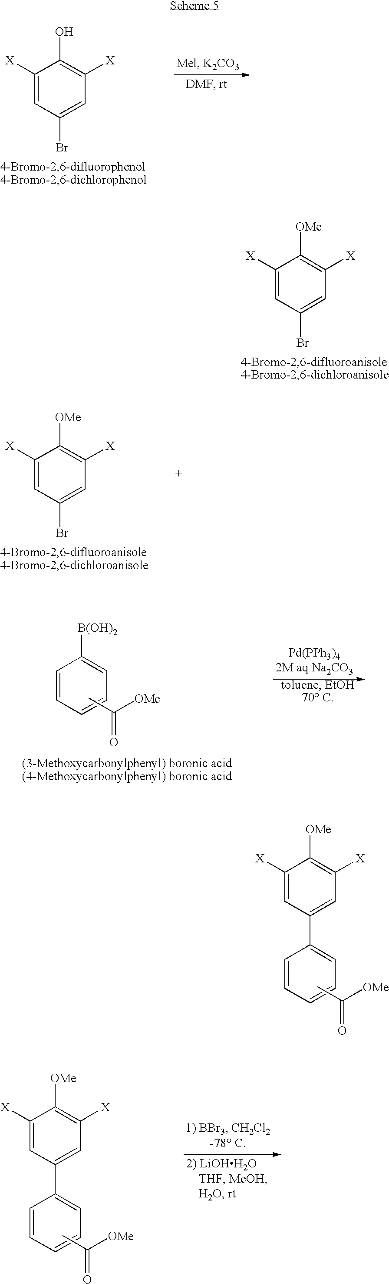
C1([X])=CC(Br)=CC([X])=C1O.C1([X])=CC(Br)=CC([X])=C1[OMe].C1([X])=CC(Br)=CC([X])=C1[OMe].C1=CC=CC=C1[B(OH)2].CC([OMe])=O.C1([X])=CC(C2=CC=CC=C2)=CC([X])=C1[OMe].CC([OMe])=O.C1([X])=CC(C2=CC=CC=C2)=CC([X])=C1[OMe].CC([OMe])=O
